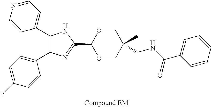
C1(C2=CC=NC=C2)=C(C2=CC=C(F)C=C2)N=C(C2OCC(CNC(C3=CC=CC=C3)=O)(C)CO2)N1
